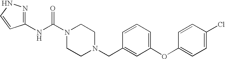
N(C(N1CCN(CC2=CC(OC3=CC=C(Cl)C=C3)=CC=C2)CC1)=O)C1=NNC=C1
